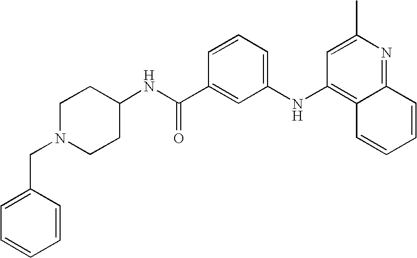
N(C(C1=CC(NC2=C3C(=NC(C)=C2)C=CC=C3)=CC=C1)=O)C1CCN(CC2=CC=CC=C2)CC1
